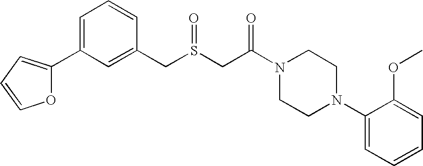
O1C(C2=CC=CC(CS(CC(N3CCN(C4=CC=CC=C4OC)CC3)=O)=O)=C2)=CC=C1
